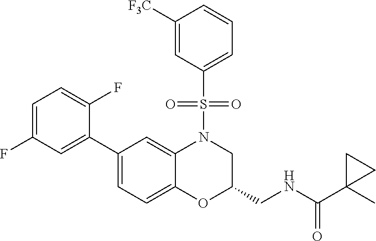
C1=C(F)C=C(C2=CC=C3C(=C2)N(S(C2=CC=CC([F3C])=C2)(=O)=O)CC(CNC(=O)C2(C)CC2)O3)C(F)=C1
